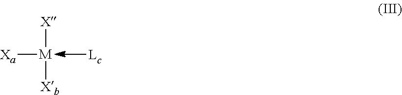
[X][M]([Xb])[Xa]
